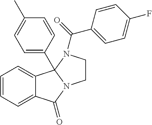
C1=CC=C2C(=C1)C1(C3=CC=C(C)C=C3)N(C2=O)CCN1C(C1=CC=C(F)C=C1)=O
